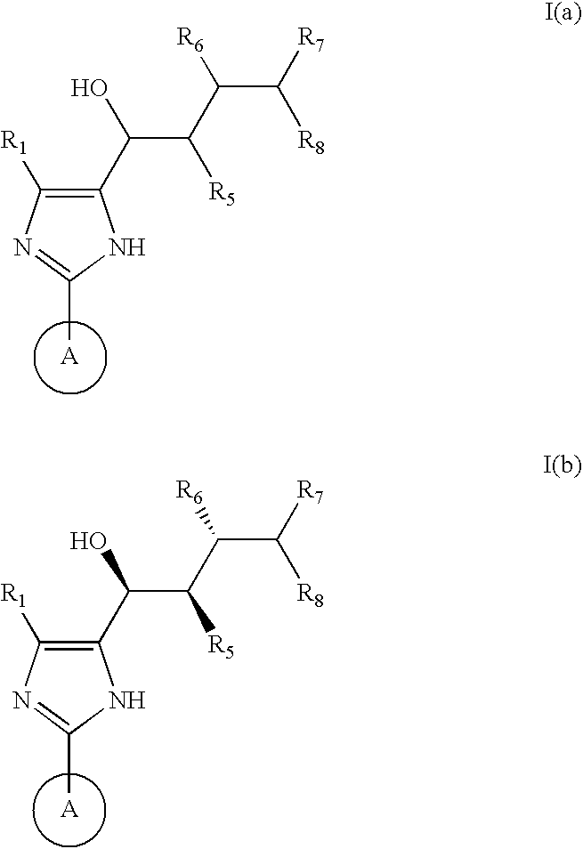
C1(C(C(C(C([R7])[R8])[R6])[R5])O)=C([R1])N=C(C)N1.[A].C1(C(C(C(C([R7])[R8])[R6])[R5])O)=C([R1])N=C(C)N1.[A]
